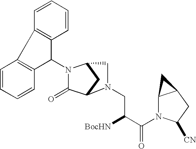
C1(N2C(=O)C3CC2CN3CC([BocHN])C(=O)N2C3C(CC2[CN])C3)C2=C(C3=C1C=CC=C3)C=CC=C2
